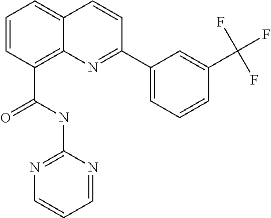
C(C1=C2C(=CC=C1)C=CC(C1=CC=CC(C(F)(F)F)=C1)=N2)(NC1=NC=CC=N1)=O
